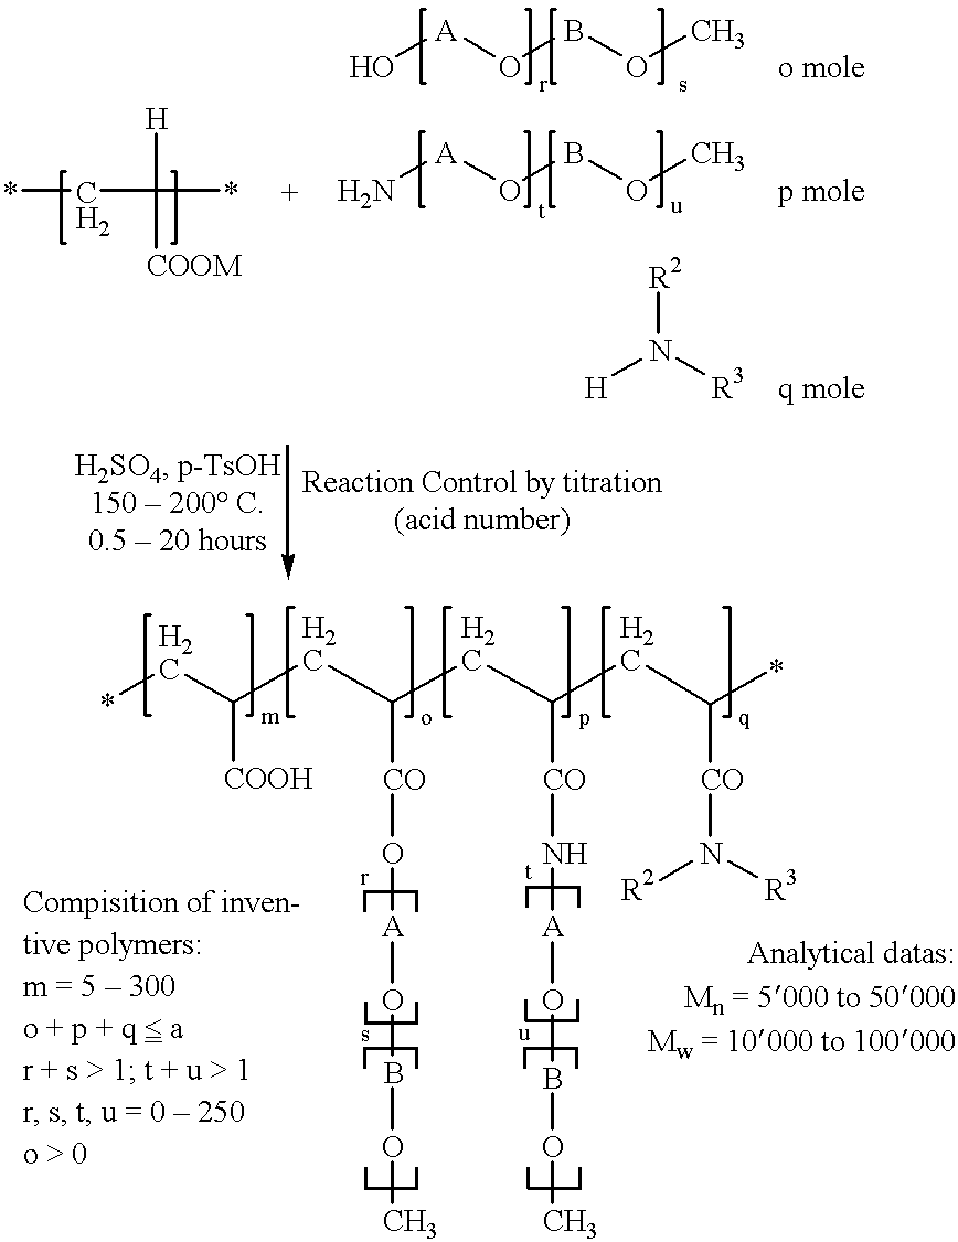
*CC(*)([H])[COOM].O[A]OBOC.[o mole].N[A]OBOC.[p mole].[q mole].[R2]N([H])[R3].*CC([COOH])CC(CC(CC(*)[CO]N([R2])[R3])[CO]N[A]OBOC)[CO]O[A]OBOC
